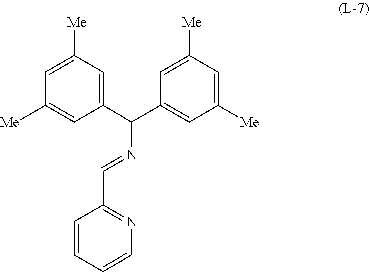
C1=CC=CN=C1C=NC(C1=CC([Me])=CC([Me])=C1)C1=CC([Me])=CC([Me])=C1
